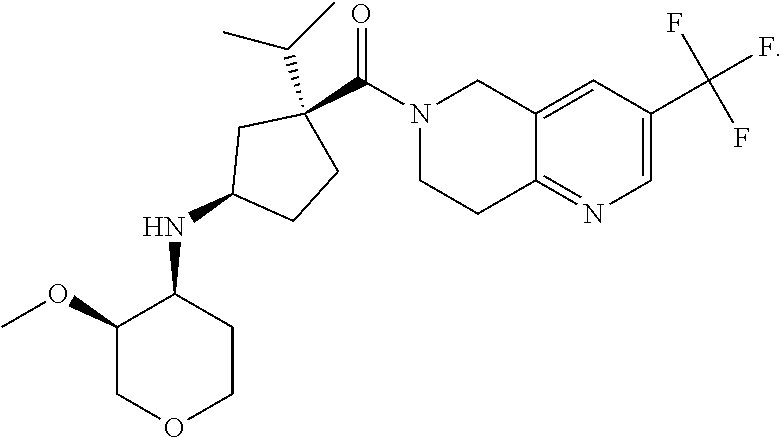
C12=CC(C(F)(F)F)=CN=C1CCN(C(=O)C1(C(C)C)CCC(NC3C(OC)COCC3)C1)C2
